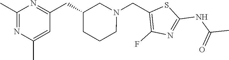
C1(CC2=NC(C)=NC(C)=C2)CCCN(CC2=C(F)N=C(NC(C)=O)S2)C1
